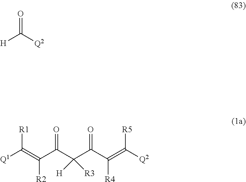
O=C([Q2])[H].[Q1]C(=C(C(C(C(C(=C([Q2])[R5])[R4])=O)([H])[R3])=O)[R2])[R1]
